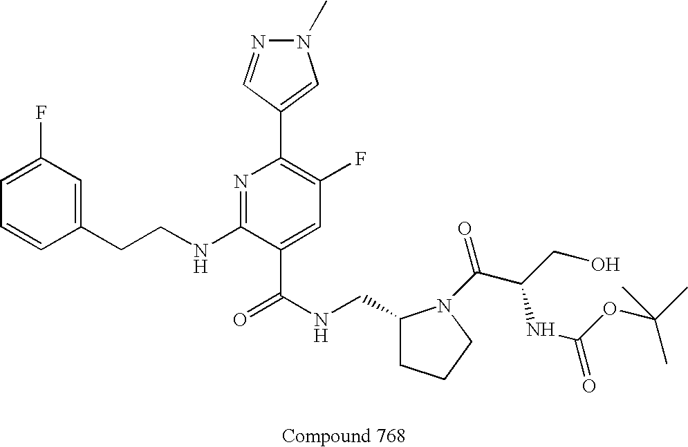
C1=CC(CCNC2=NC(C3=CN(C)N=C3)=C(F)C=C2C(NCC2CCCN2C(C(CO)NC(OC(C)(C)C)=O)=O)=O)=CC(F)=C1
